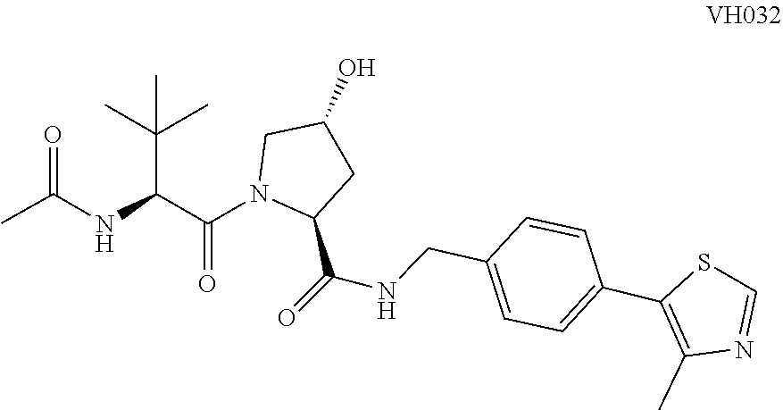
C1(C2=CC=C(CNC(=O)C3N(C(C(NC(=O)C)C(C)(C)C)=O)CC(O)C3)C=C2)=C(C)N=CS1
